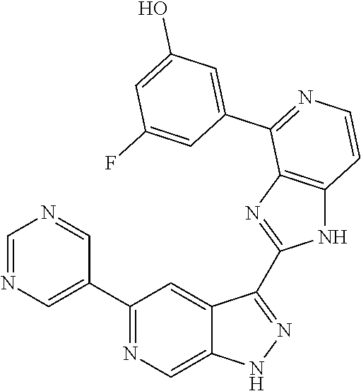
C1(C2=CN=CN=C2)=NC=C2C(=C1)C(C1=NC3=C(N1)C=CN=C3C1=CC(O)=CC(F)=C1)=NN2
